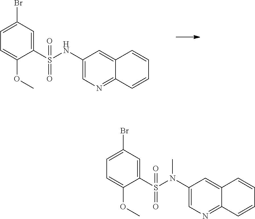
C1(S(NC2=CN=C3C(=C2)C=CC=C3)(=O)=O)=CC(Br)=CC=C1OC.C1(S(N(C2=CN=C3C(=C2)C=CC=C3)C)(=O)=O)=CC(Br)=CC=C1OC
